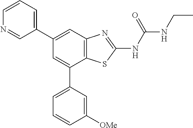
C1(C2=CC3=C(C(C4=CC=CC([OMe])=C4)=C2)SC(NC(NCC)=O)=N3)=CC=CN=C1
